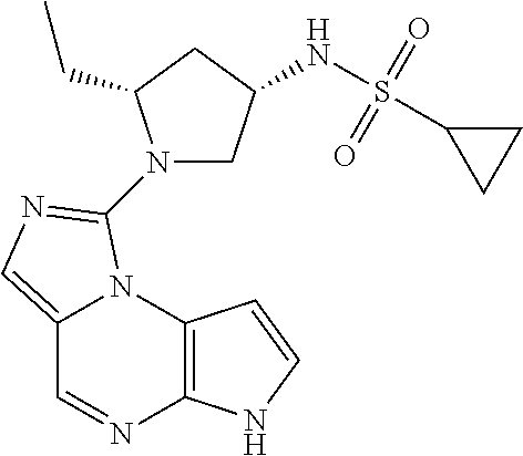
C12=C(N3C(=CN=C3N3CC(NS(C4CC4)(=O)=O)CC3CC)C=N1)C=CN2
